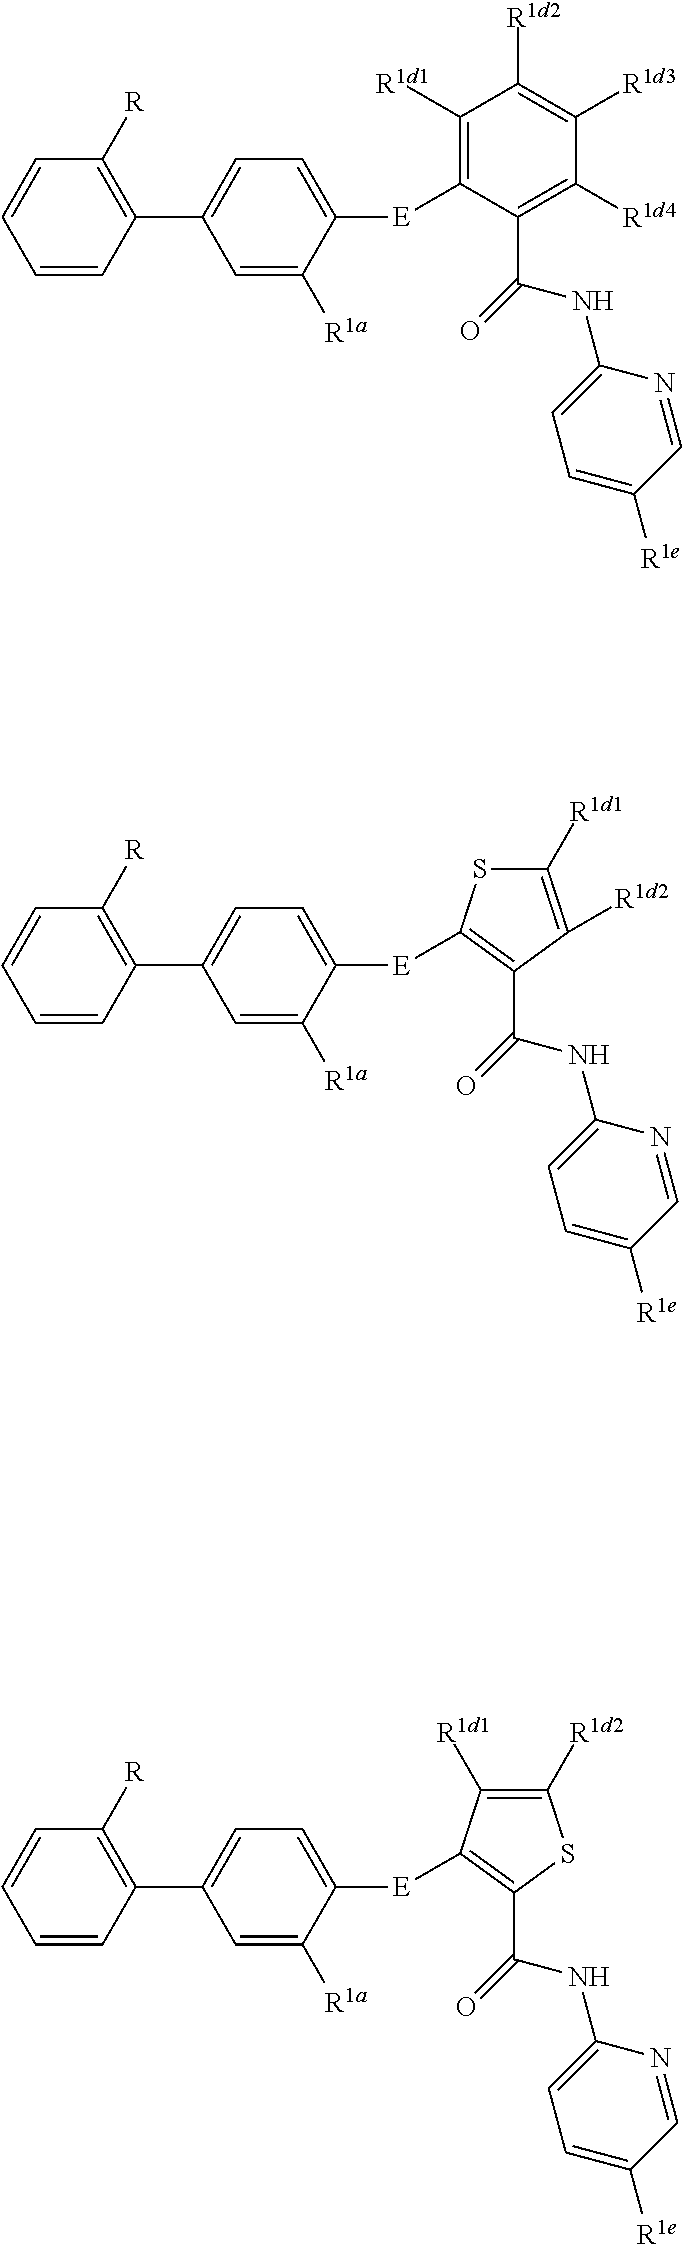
C1=CC(C2=CC=C([E]C3=C([R1d1])C([R1d2])=C([R1d3])C([R1d4])=C3C(NC3=CC=C([R1e])C=N3)=O)C([R1a])=C2)=C([R])C=C1.C1=CC(C2=CC=C([E]C3=C(C(NC4=CC=C([R1e])C=N4)=O)C([R1d2])=C([R1d1])S3)C([R1a])=C2)=C([R])C=C1.C1=CC(C2=CC=C([E]C3=C(C(NC4=CC=C([R1e])C=N4)=O)SC([R1d2])=C3[R1d1])C([R1a])=C2)=C([R])C=C1
